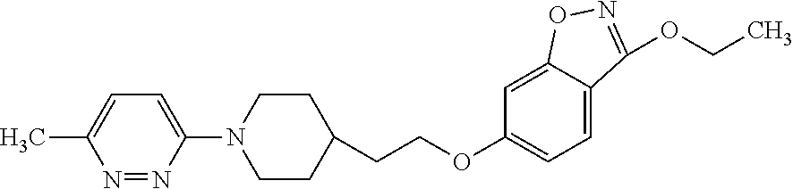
N1=NC(N2CCC(CCOC3=CC=C4C(=C3)ON=C4OCC)CC2)=CC=C1C
